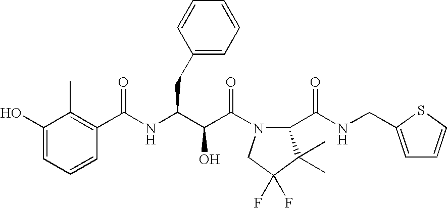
C(NC(C(C(N1C(C(NCC2=CC=CS2)=O)C(C)(C)C(F)(F)C1)=O)O)CC1=CC=CC=C1)(=O)C1=C(C)C(O)=CC=C1
